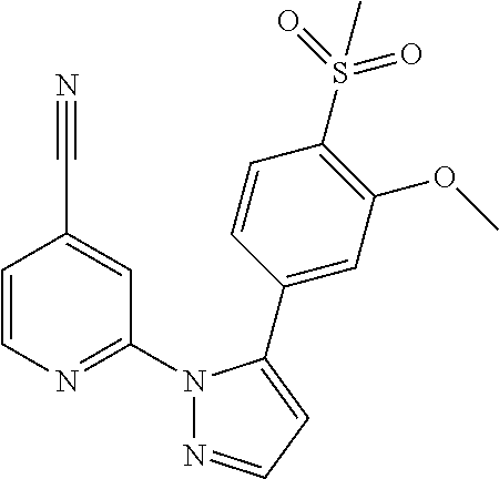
C1=CN=C(N2N=CC=C2C2=CC(OC)=C(S(C)(=O)=O)C=C2)C=C1C#N
